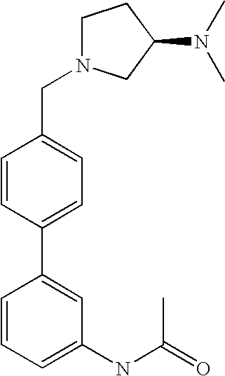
C1N(CC2=CC=C(C3=CC(NC(=O)C)=CC=C3)C=C2)CC(N(C)C)C1
